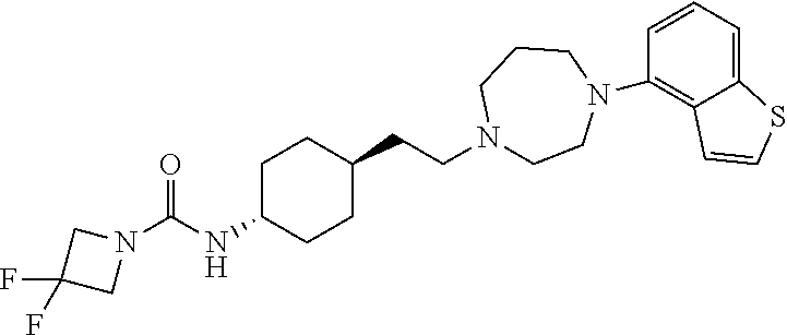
C1C(NC(N2CC(F)(F)C2)=O)CCC(CCN2CCN(C3=C4C(=CC=C3)SC=C4)CCC2)C1
